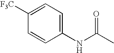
C1(NC(C)=O)=CC=C([F3C])C=C1
